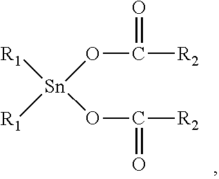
C([R2])(=O)O[Sn]([R1])([R1])OC([R2])=O
